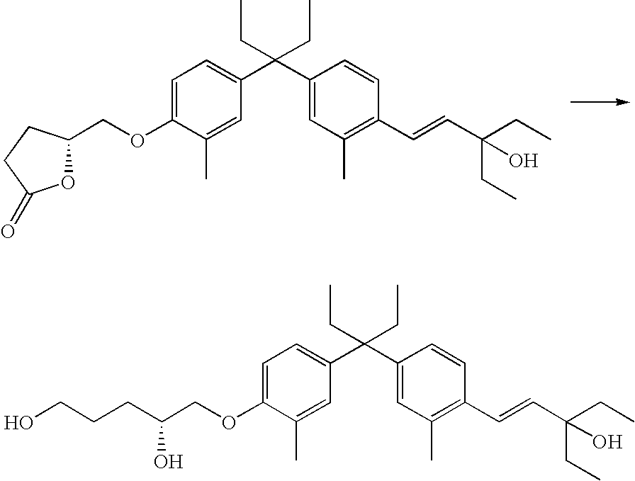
C1=C(OCC2OC(=O)CC2)C(C)=CC(C(C2=CC(C)=C(C=CC(CC)(CC)O)C=C2)(CC)CC)=C1.C1=C(OCC(CCCO)O)C(C)=CC(C(C2=CC(C)=C(C=CC(CC)(CC)O)C=C2)(CC)CC)=C1
